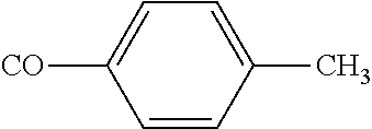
C1=C(C)C=CC([CO])=C1
